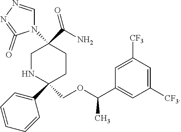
C1NC(C2=CC=CC=C2)(COC(C2=CC([CF3])=CC([CF3])=C2)C)CCC1(C(N)=O)N1C=NN=C1=O
